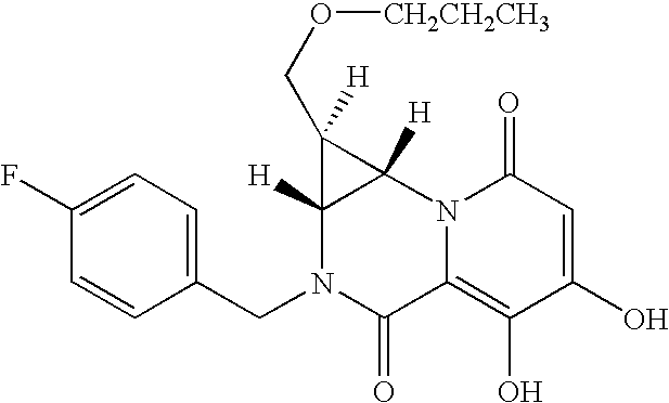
C1(CN2C(=O)C3=C(O)C(O)=CC(=O)N3C3([H])C2([H])C3(CO[CH2CH2CH3])[H])=CC=C(F)C=C1
